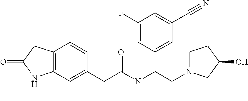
C1(F)=CC(C(N(C(CC2=CC3=C(C=C2)CC(=O)N3)=O)C)CN2CCC(O)C2)=CC(C#N)=C1
